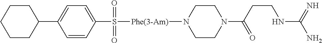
C1(C2CCCCC2)=CC=C(S(=O)(=O)[Phe(3-Am)]N2CCN(C(CCNC(N)=N)=O)CC2)C=C1
